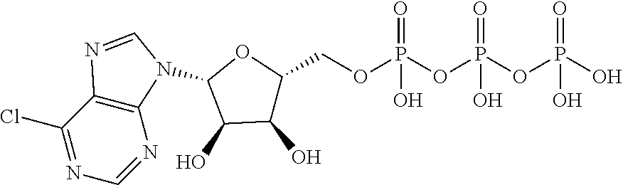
C1(O)C(COP(OP(OP(O)(O)=O)(O)=O)(O)=O)OC(N2C3=C(C(Cl)=NC=N3)N=C2)C1O
